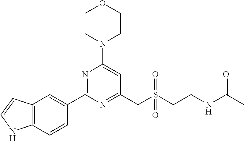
C1CN(C2=CC(CS(CCNC(C)=O)(=O)=O)=NC(C3=CC4=C(C=C3)NC=C4)=N2)CCO1
